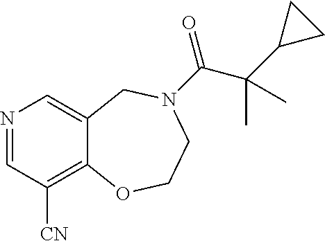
N1=CC([CN])=C2C(=C1)CN(C(=O)C(C1CC1)(C)C)CCO2
